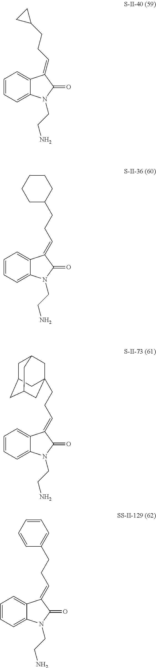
C1=CC=C2C(=C1)C(=CCCC1CC1)C(=O)N2CCN.C1=CC=C2C(=C1)C(=CCCC1CCCCC1)C(=O)N2CCN.C1=CC=C2C(=C1)C(=CCCC13CC4CC(CC(C1)C4)C3)C(=O)N2CCN.C1=CC=C2C(=C1)C(=CCCC1=CC=CC=C1)C(=O)N2CCN
